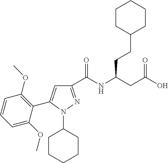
C1(C(NC(CC(O)=O)CCC2CCCCC2)=O)=NN(C2CCCCC2)C(C2=C(OC)C=CC=C2OC)=C1
